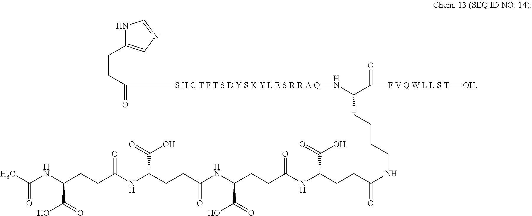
N1C(CCC(=O)[S H G T F T S D Y S K Y L E S R R A Q]NC(C([F V Q W L L S T][OH])=O)CCCCNC(CCC(NC(CCC(NC(CCC(NC(CCC(NC(=O)C)C(O)=O)=O)C(=O)O)=O)C(O)=O)=O)C(O)=O)=O)=CN=C1
